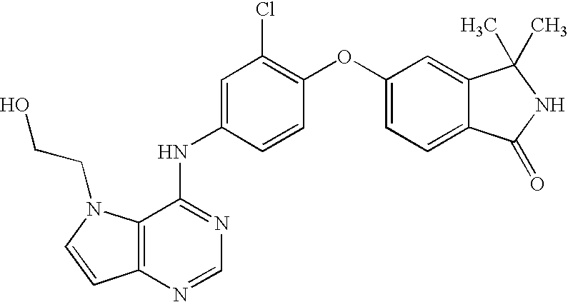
C12=C(N=CN=C1NC1=CC(Cl)=C(OC3=CC=C4C(=C3)C(C)(C)NC4=O)C=C1)C=CN2CCO
